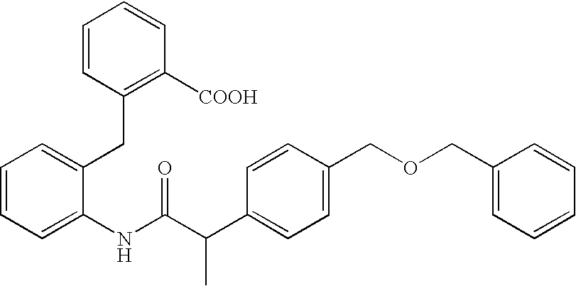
C1=CC=C(NC(C(C2=CC=C(COCC3=CC=CC=C3)C=C2)C)=O)C(CC2=C([COOH])C=CC=C2)=C1
